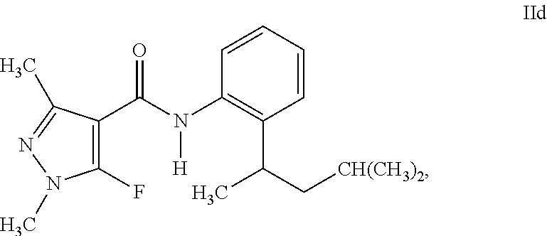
C1(F)=C(C(N(C2=C(C(C[CH(CH3)2])C)C=CC=C2)[H])=O)C(C)=NN1C
